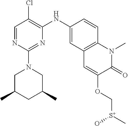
C1=NC(N2CC(C)CC(C)C2)=NC(NC2=CC3=C(C=C2)N(C)C(=O)C(OC[S+](C)[O-])=C3)=C1Cl
